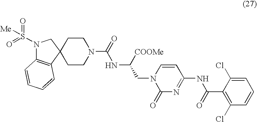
N(C([COOMe])CN1C(=O)N=C(NC(C2=C(Cl)C=CC=C2Cl)=O)C=C1)C(N1CCC2(CC1)CN(S(=O)(=O)[Me])C1=C2C=CC=C1)=O
